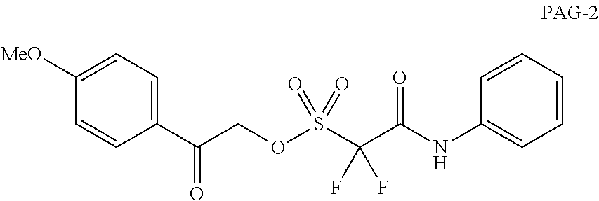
C1=CC=CC=C1NC(C(S(OCC(C1=CC=C([MeO])C=C1)=O)(=O)=O)(F)F)=O
